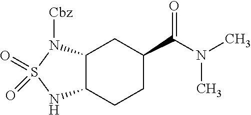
C12C(CCC(C(N(C)C)=O)C1)NS(=O)(=O)N2[Cbz]
